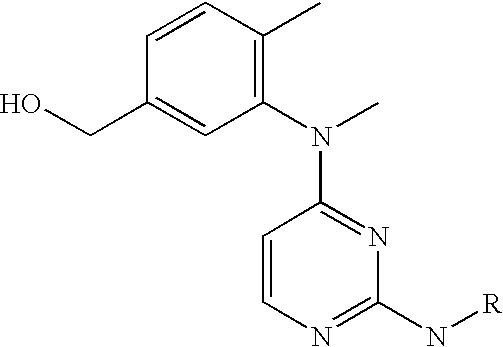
C1=CN=C(N[R])N=C1N(C1=C(C)C=CC(CO)=C1)C
